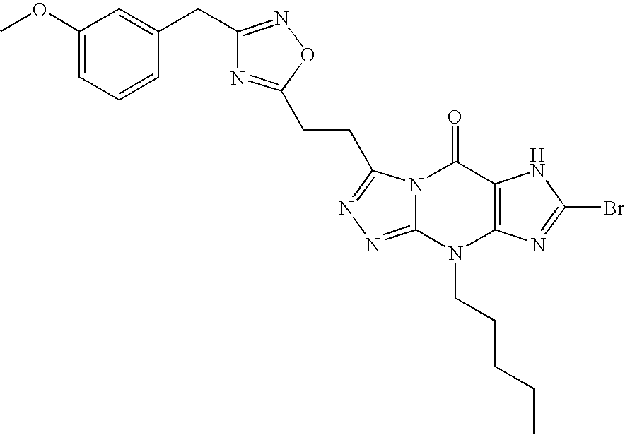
N12C(=NN=C1CCC1=NC(CC3=CC(OC)=CC=C3)=NO1)N(CCCCC)C1=C(C2=O)NC(Br)=N1
